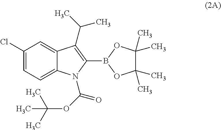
C1(Cl)=CC=C2C(=C1)C(C(C)C)=C(B1OC(C)(C)C(C)(C)O1)N2C(OC(C)(C)C)=O
